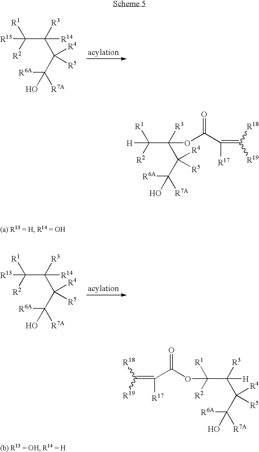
[R1]C([R2])(C([R3])(C([R4])([R5])C([R6A])(O)[R7A])[R14])[R13].[R1]C([R2])(C([R3])(C([R4])([R5])C([R6A])(O)[R7A])[R14])[R13].[R1]C([R2])(C([R3])(C([R4])([R5])C([R6A])(O)[R7A])OC(C(=C([R18])[R19])[R17])=O)[H].[R3]C(C([R1])([R2])OC(C(=C([R18])[R19])[R17])=O)([H])C(C([R6A])(O)[R7A])([R4])[R5]
